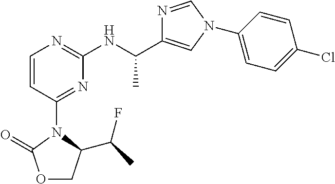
N1=CN(C2=CC=C(Cl)C=C2)C=C1C(NC1=NC=CC(N2C(C(C)F)COC2=O)=N1)C
